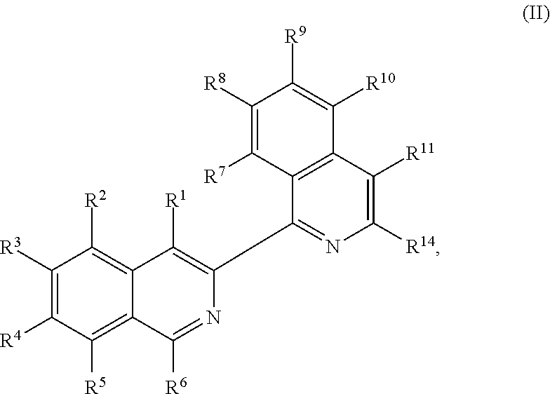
C1([R8])=C([R7])C2=C(C([R10])=C1[R9])C([R11])=C([R14])N=C2C1=C([R1])C2=C([R2])C([R3])=C([R4])C([R5])=C2C([R6])=N1
